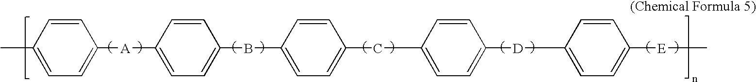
C1=C([A]C2=CC=C(BC3=CC=C(CC4=CC=C([D]C5=CC=C([E]C)C=C5)C=C4)C=C3)C=C2)C=CC(C)=C1
